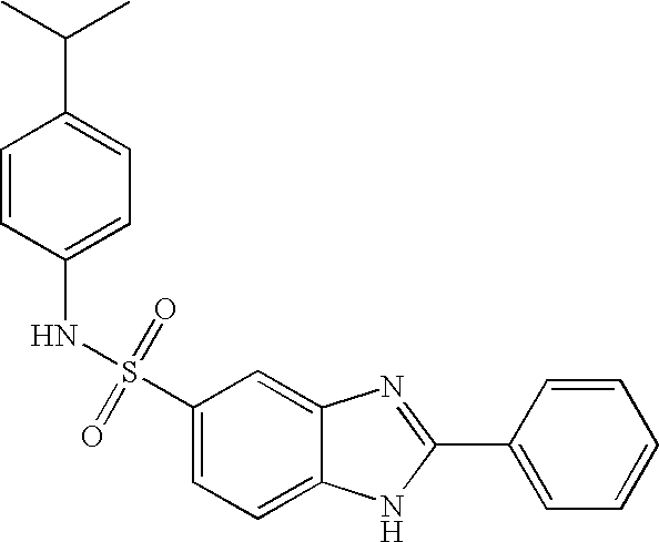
N(C1=CC=C(C(C)C)C=C1)S(C1=CC=C2C(=C1)N=C(C1=CC=CC=C1)N2)(=O)=O
